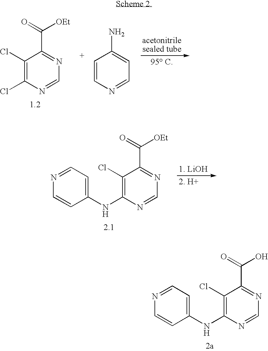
C1(Cl)=C(NC2=CC=NC=C2)N=CN=C1C(=O)O.C1(Cl)=C(Cl)N=CN=C1C(=O)[OEt].C1=CN=CC=C1N.C1(Cl)=C(NC2=CC=NC=C2)N=CN=C1C(=O)[OEt]
